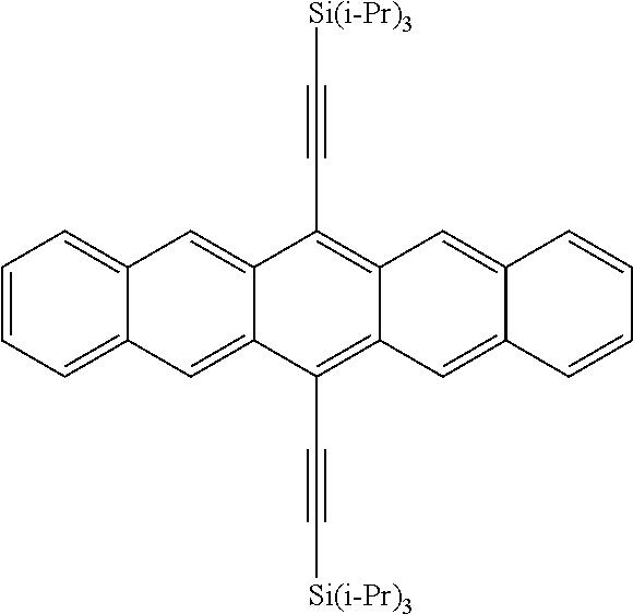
C1=CC=C2C(=C1)C=C1C(=C2)C(C#C[Si(i-Pr)3])=C2C(=C1C#C[Si(i-Pr)3])C=C1C(=C2)C=CC=C1
